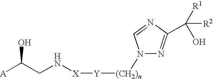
[A]C(CN[X][Y][(CH2)n]N1C=NC(C([R1])(O)[R2])=N1)O
